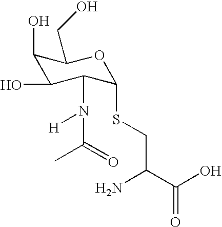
C1(O)C(O)C(N([H])C(=O)C)C(SCC(C(O)=O)N)OC1CO
